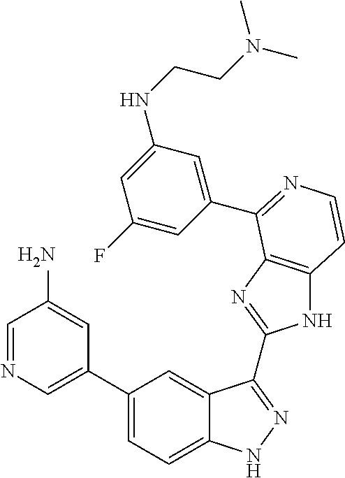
C1(C2=CN=CC(N)=C2)=CC=C2C(=C1)C(C1=NC3=C(N1)C=CN=C3C1=CC(NCCN(C)C)=CC(F)=C1)=NN2
